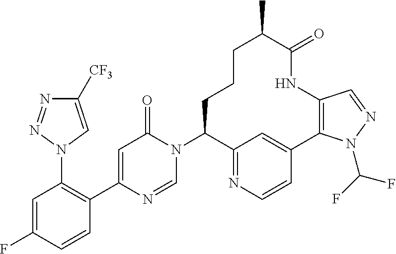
C1=C(F)C=CC(C2=CC(=O)N(C3C4=NC=CC(=C4)C4=C(NC(=O)C(C)CCC3)C=NN4C(F)F)C=N2)=C1N1C=C([CF3])N=N1
